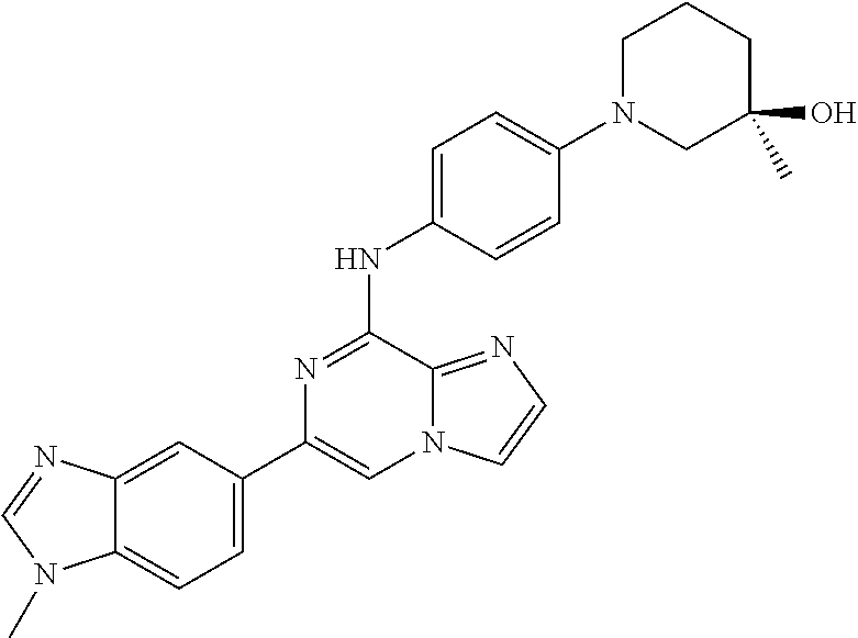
C1(C2=CC=C3C(=C2)N=CN3C)=CN2C(=NC=C2)C(NC2=CC=C(N3CC(C)(O)CCC3)C=C2)=N1
